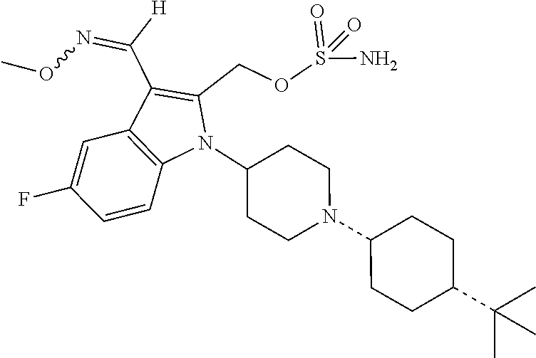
N1(C2CCN(C3CCC(C(C)(C)C)CC3)CC2)C(COS(N)(=O)=O)=C(C([H])=NOC)C2=C1C=CC(F)=C2
